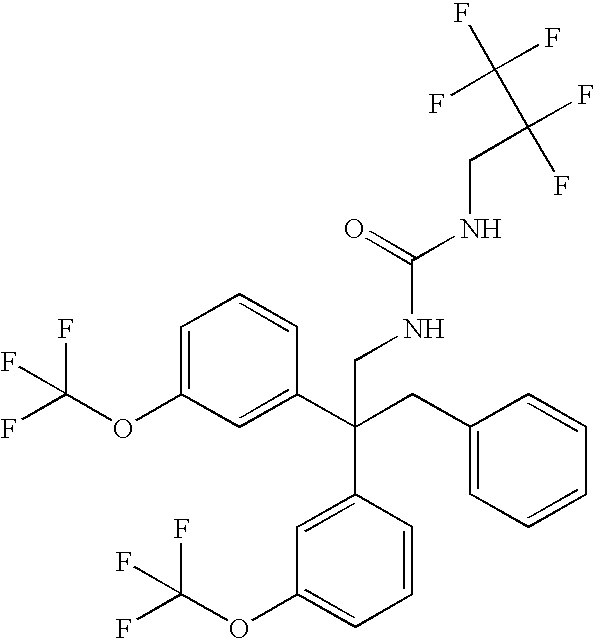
C1=C(OC(F)(F)F)C=C(C(CC2=CC=CC=C2)(C2=CC(OC(F)(F)F)=CC=C2)CNC(NCC(C(F)(F)F)(F)F)=O)C=C1
